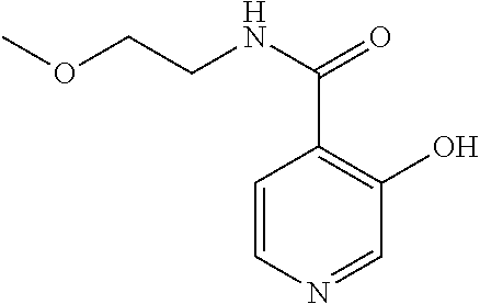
C1=CN=CC(O)=C1C(NCCOC)=O
